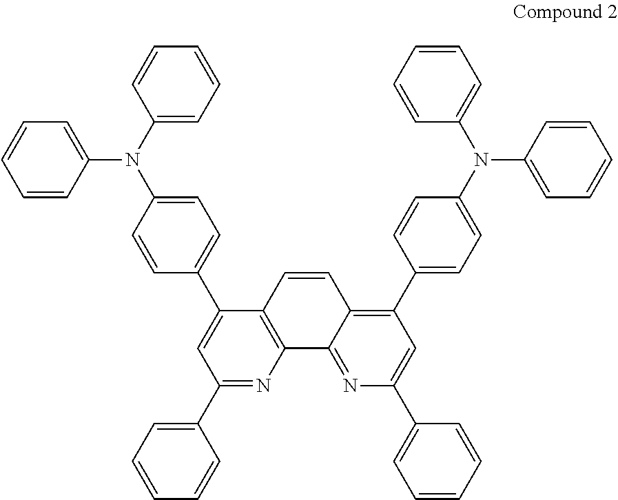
N1=C(C2=CC=CC=C2)C=C(C2=CC=C(N(C3=CC=CC=C3)C3=CC=CC=C3)C=C2)C2=C1C1=NC(C3=CC=CC=C3)=CC(C3=CC=C(N(C4=CC=CC=C4)C4=CC=CC=C4)C=C3)=C1C=C2
